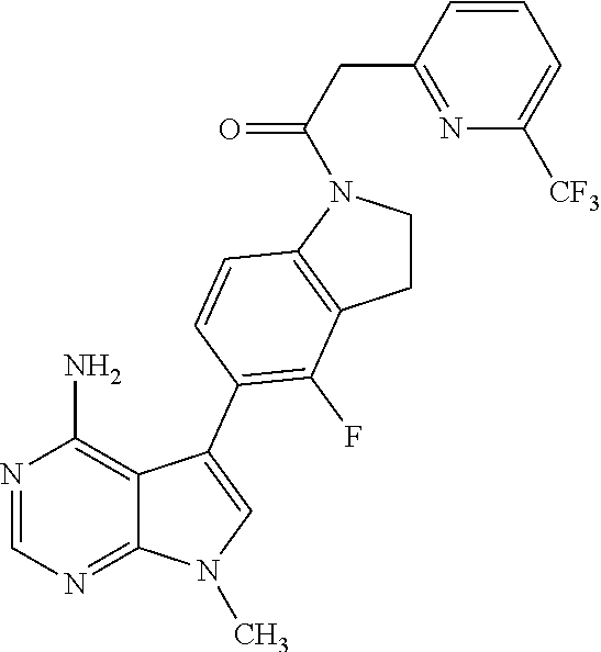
N1=CN=C2C(=C1N)C(C1=C(F)C3=C(N(C(CC4=NC([CF3])=CC=C4)=O)CC3)C=C1)=CN2C
